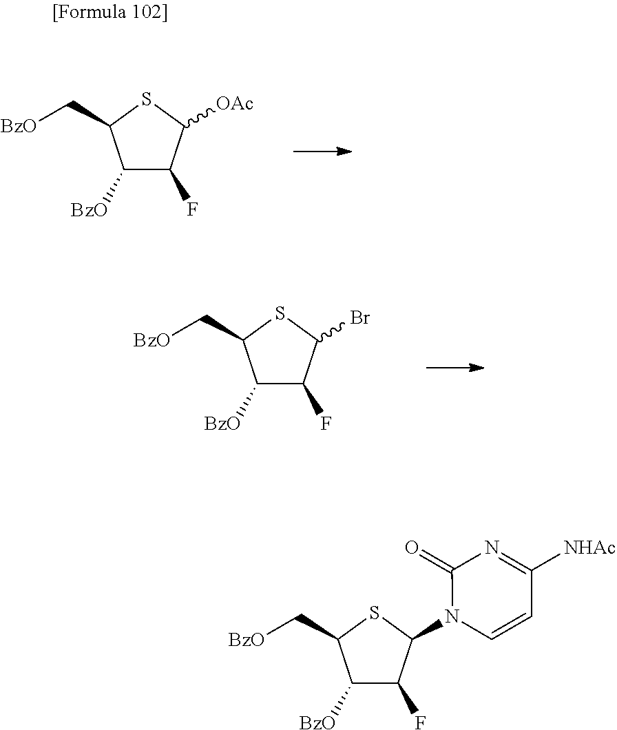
C1([BzO])C(F)C([OAc])SC1C[BzO].C1([BzO])C(F)C(Br)SC1C[BzO].C1([BzO])C(F)C(N2C=CC([NHAc])=NC2=O)SC1C[BzO]
